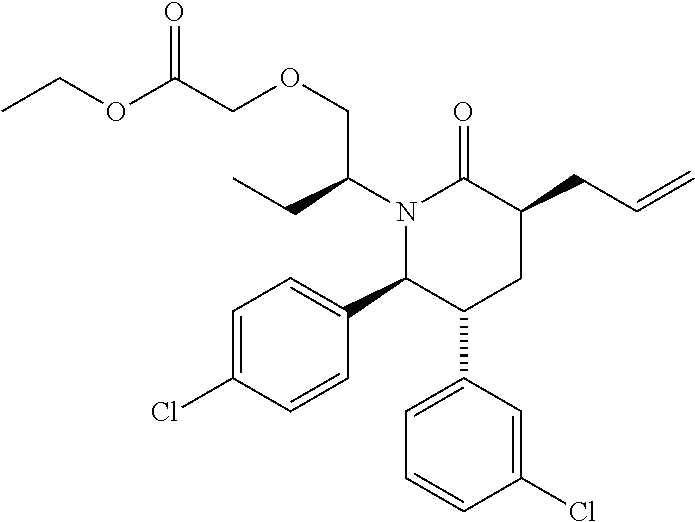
N1(C(CC)COCC(OCC)=O)C(C2=CC=C(Cl)C=C2)C(C2=CC=CC(Cl)=C2)CC(CC=C)C1=O
